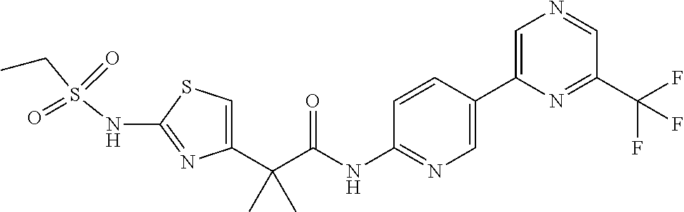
C1=C(C(C(NC2=NC=C(C3=CN=CC(C(F)(F)F)=N3)C=C2)=O)(C)C)N=C(NS(CC)(=O)=O)S1
